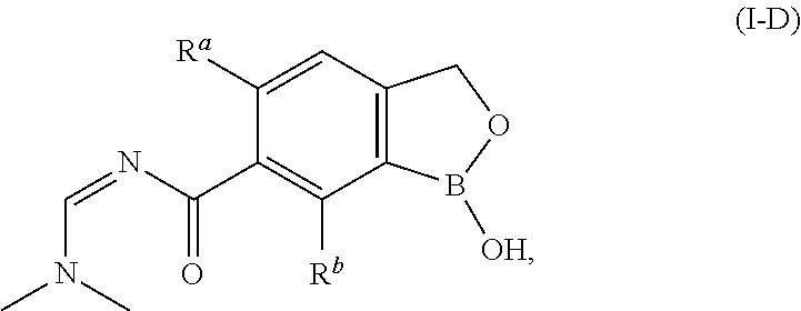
C12=C(C=C([Ra])C(C(N=CN(C)C)=O)=C1[Rb])COB2[OH]
